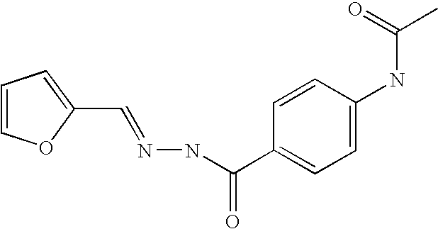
C1=COC(C=NNC(C2=CC=C(NC(C)=O)C=C2)=O)=C1
